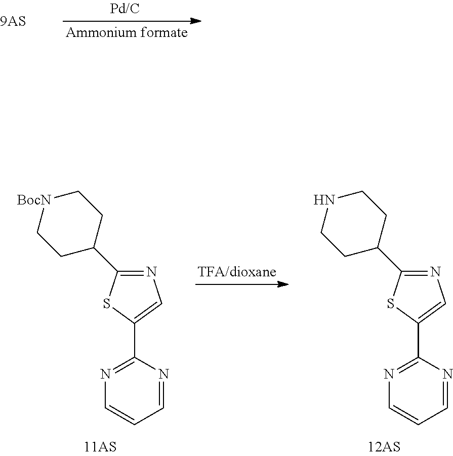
C1=NC(C2=CN=C(C3CC[BocN]CC3)S2)=NC=C1.C1=NC(C2=CN=C(C3CCNCC3)S2)=NC=C1
